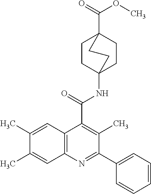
C1CC2(NC(C3=C(C)C(C4=CC=CC=C4)=NC4=C3C=C(C)C(C)=C4)=O)CCC1(C(=O)OC)CC2
